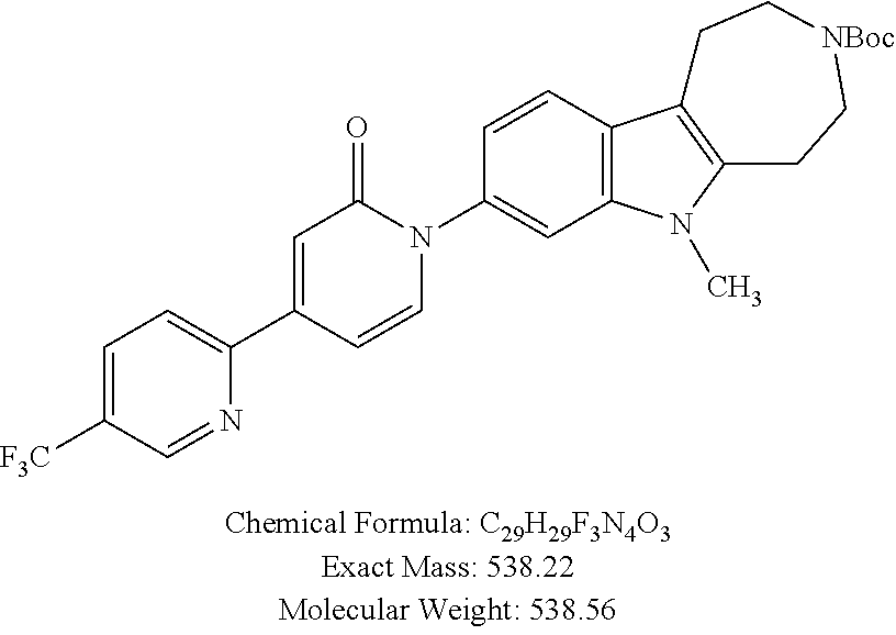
C1=C([F3C])C=NC(C2=CC(=O)N(C3=CC4=C(C=C3)C3=C(N4C)CC[NBoc]CC3)C=C2)=C1
